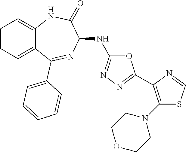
O1C(NC2C(=O)NC3=CC=CC=C3C(C3=CC=CC=C3)=N2)=NN=C1C1=C(N2CCOCC2)SC=N1
